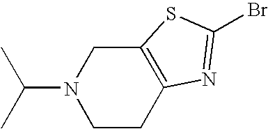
C(N1CCC2=C(C1)SC(Br)=N2)(C)C
